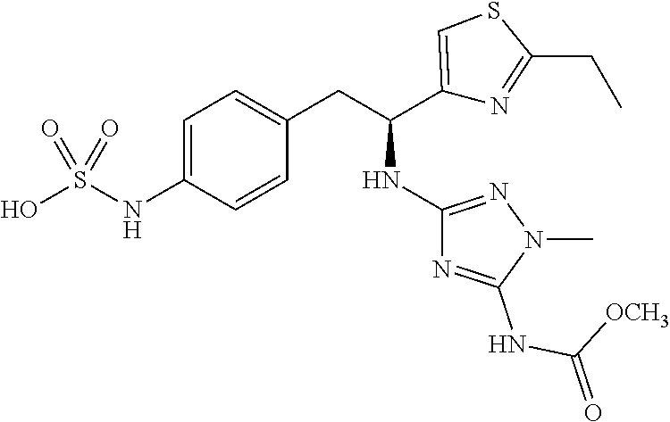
C1=C(NS(O)(=O)=O)C=CC(CC(C2=CSC(CC)=N2)NC2=NN(C)C(NC([OCH3])=O)=N2)=C1
